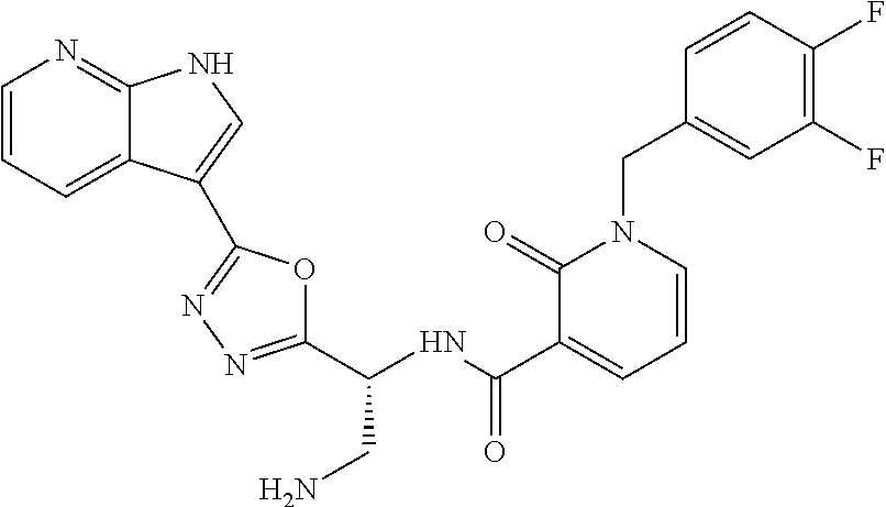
C1(C(NC(C2=CC=CN(CC3=CC(F)=C(F)C=C3)C2=O)=O)CN)=NN=C(C2=CNC3=NC=CC=C32)O1
